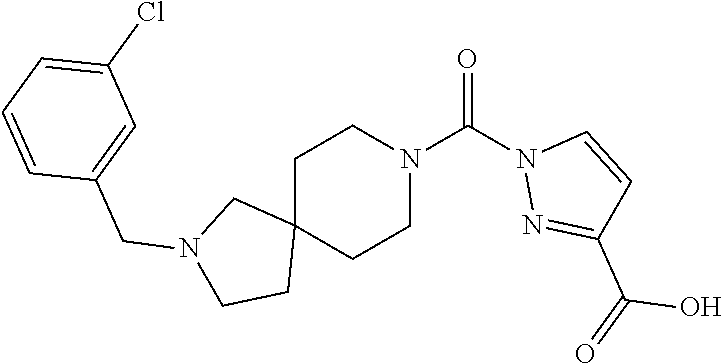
C1C2(CCN(C(N3N=C(C(=O)O)C=C3)=O)C1)CN(CC1=CC(Cl)=CC=C1)CC2
